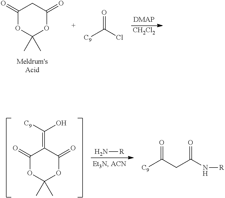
C1(=O)OC(C)(C)OC(=O)C1.[CH2Cl2].[C9]C(Cl)=O.C1(=O)OC(C)(C)OC(=O)C1=C([C9])O.N[R].[C9]C(CC(N[R])=O)=O
